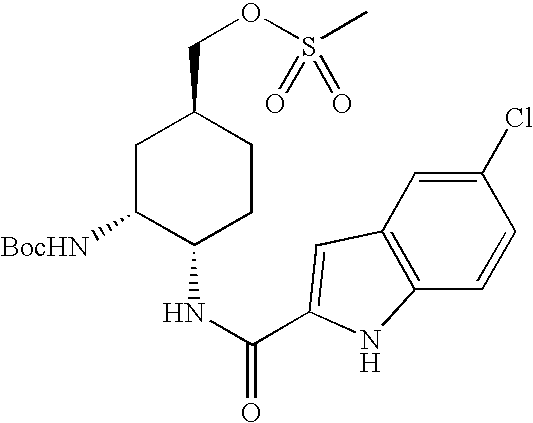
C1C([BocHN])C(NC(=O)C2=CC3=C(C=CC(Cl)=C3)N2)CCC1COS(C)(=O)=O
